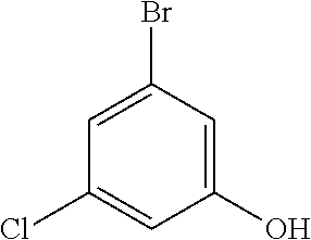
C1(O)=CC(Br)=CC(Cl)=C1
